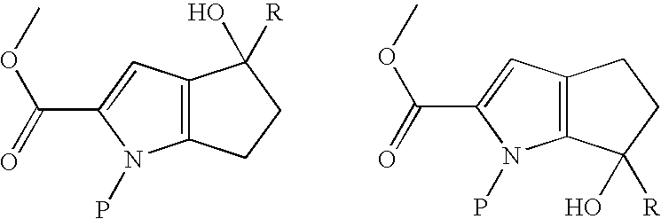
C12=C(CCC1([R])O)N(P)C(C(=O)OC)=C2.C12=C(C(O)([R])CC1)N(P)C(C(=O)OC)=C2
